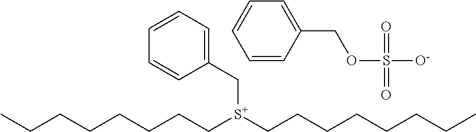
C([S+](CCCCCCCC)CCCCCCCC)C1=CC=CC=C1.C1=CC(COS([O-])(=O)=O)=CC=C1
